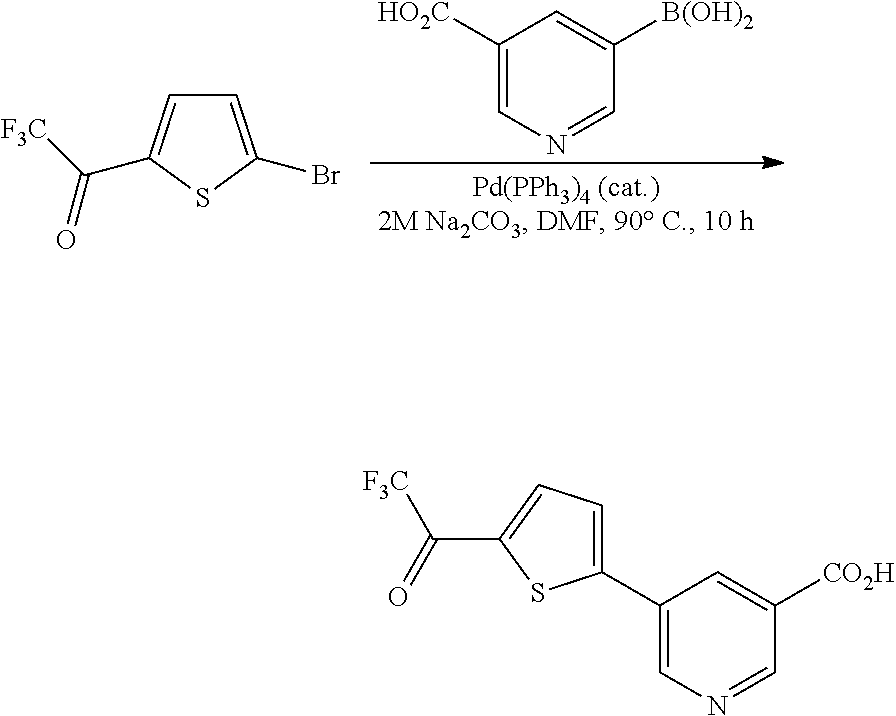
C1([HO2C])=CN=CC([B(OH)2])=C1.C1=C(Br)SC(C([F3C])=O)=C1.C1(C2=CC=C(C([F3C])=O)S2)=CN=CC([CO2H])=C1
